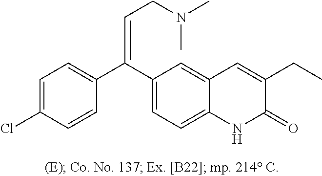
C1=C(Cl)C=CC(C(C2=CC=C3C(=C2)C=C(CC)C(=O)N3)=CCN(C)C)=C1
